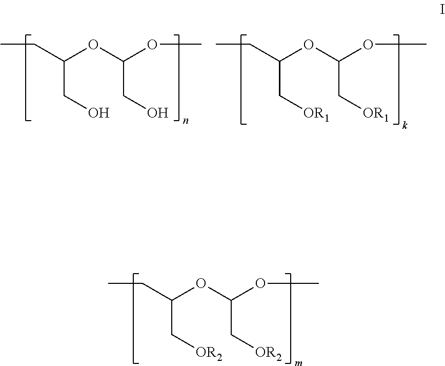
CCC(C[OR2])OC(OC)C[OR2].CCC(CO)OC(OC)CO.CCC(C[OR1])OC(OC)C[OR1]
